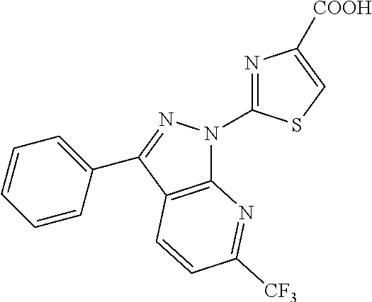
C12=C(C(C3=CC=CC=C3)=NN1C1=NC([COOH])=CS1)C=CC([CF3])=N2
